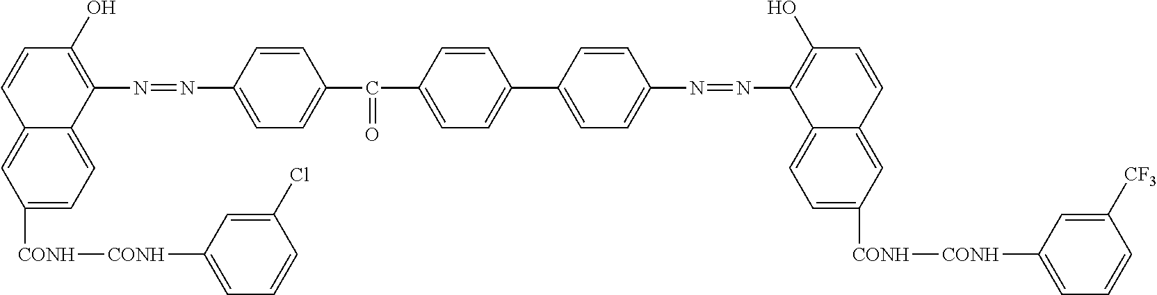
C1([CONH][CONH]C2=CC=CC(Cl)=C2)=CC=C2C(=C1)C=CC(O)=C2N=NC1=CC=C(C(C2=CC=C(C3=CC=C(N=NC4=C(O)C=CC5=CC([CONH][CONH]C6=CC=CC([CF3])=C6)=CC=C54)C=C3)C=C2)=O)C=C1
